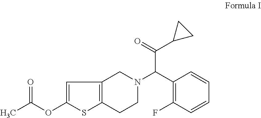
CC(OC1=CC2=C(S1)CCN(C(C1=C(F)C=CC=C1)C(=O)C1CC1)C2)=O
